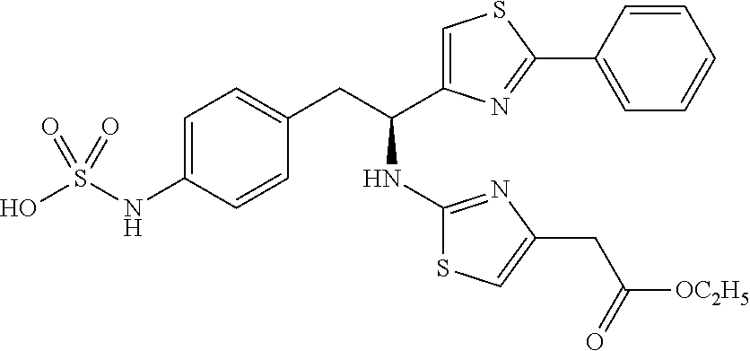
C1=C(NS(O)(=O)=O)C=CC(CC(C2=CSC(C3=CC=CC=C3)=N2)NC2=NC(CC(=O)[OC2H5])=CS2)=C1
